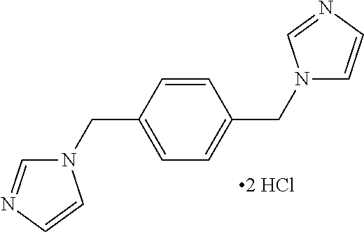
C1=CC(CN2C=NC=C2)=CC=C1CN1C=CN=C1
